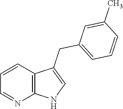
C1=CC2=C(N=C1)NC=C2CC1=CC=CC(C)=C1
